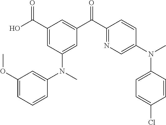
C1(C(O)=O)=CC(N(C2=CC(OC)=CC=C2)C)=CC(C(C2=NC=C(N(C)C3=CC=C(Cl)C=C3)C=C2)=O)=C1
